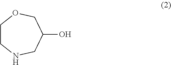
C1CNCC(O)CO1
